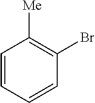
C1=CC=CC(Br)=C1[Me]
